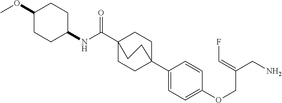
N(C(C12CCC(C3=CC=C(OCC(CN)=CF)C=C3)(CC1)CC2)=O)C1CCC(OC)CC1
